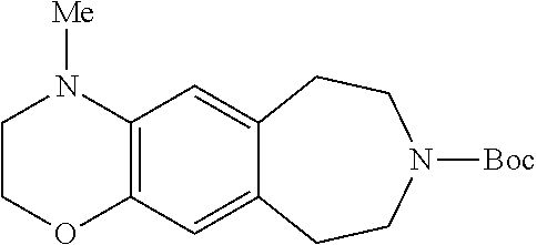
C12=C(C=C3C(=C1)CCN([Boc])CC3)N([Me])CCO2
